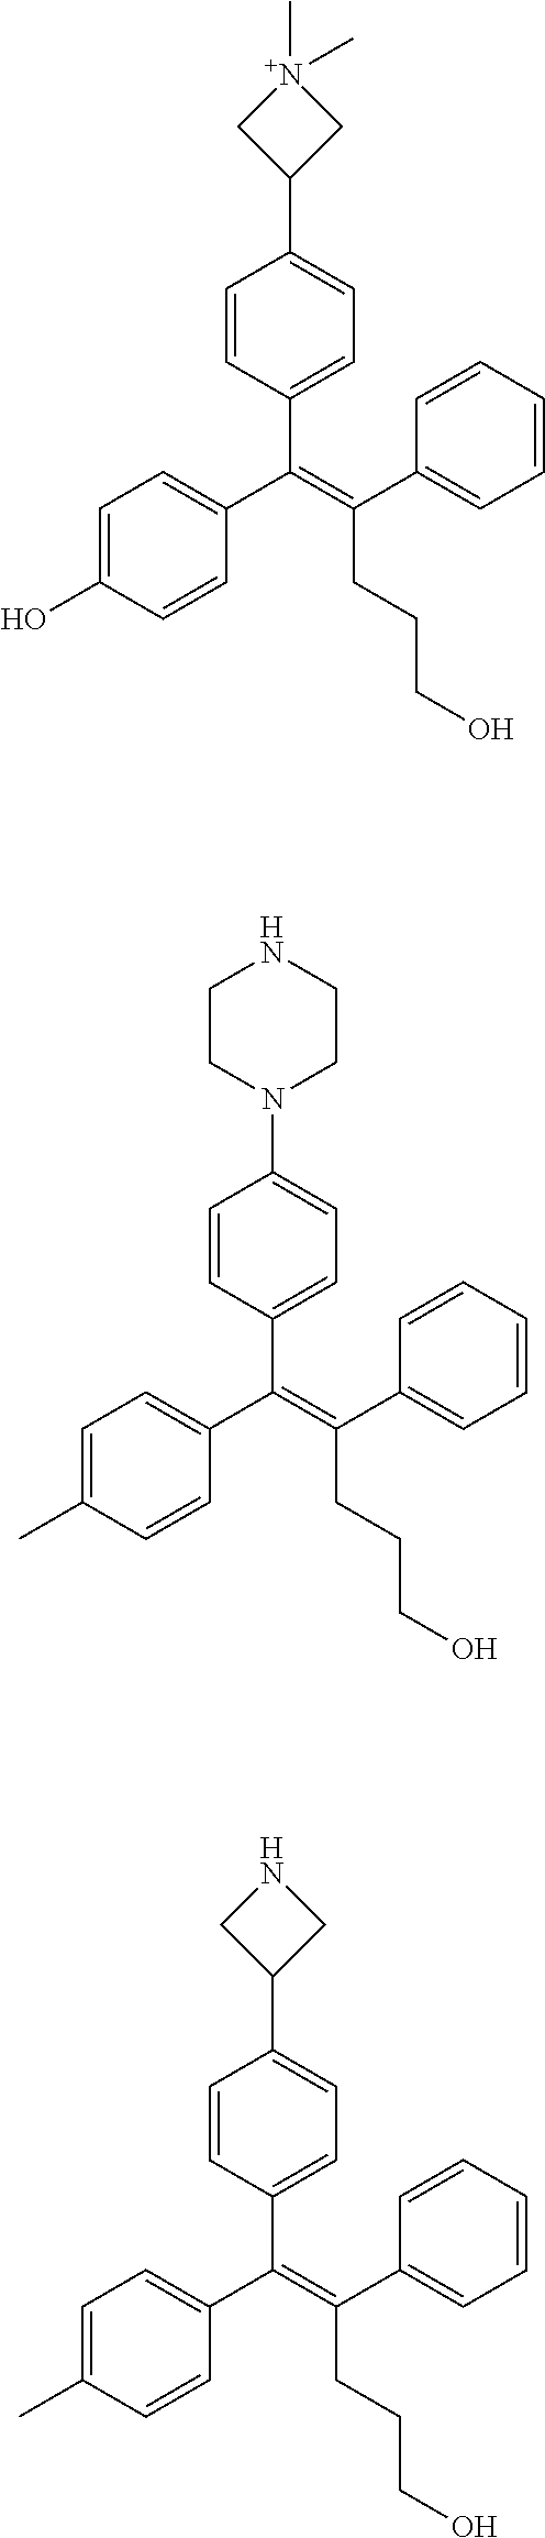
C(=C(C1=CC=CC=C1)CCCO)(C1=CC=C(O)C=C1)C1=CC=C(C2C[N+](C)(C)C2)C=C1.C(=C(C1=CC=CC=C1)CCCO)(C1=CC=C(C)C=C1)C1=CC=C(N2CCNCC2)C=C1.C(=C(C1=CC=CC=C1)CCCO)(C1=CC=C(C)C=C1)C1=CC=C(C2CNC2)C=C1
